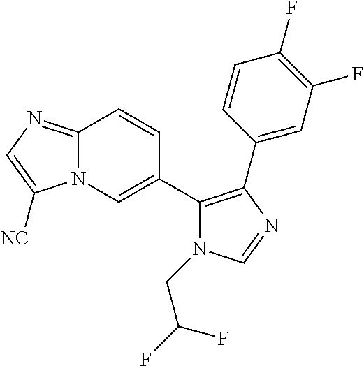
C12=NC=C([NC])N1C=C(C1=C(C3=CC(F)=C(F)C=C3)N=CN1CC(F)F)C=C2
